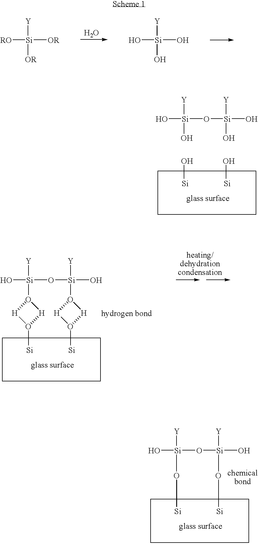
O.[RO][Si]([OR])([OR])[Y].O[Si](O)(O)[Y].O[Si](O[Si](O)(O)[Y])(O)[Y].O[Si].O[Si].O[Si](O[Si](O)(O1[H]O([Si])[H]1)[Y])(O1[H]O([Si])[H]1)[Y].O[Si](O[Si](O)(O[Si])[Y])(O[Si])[Y]
